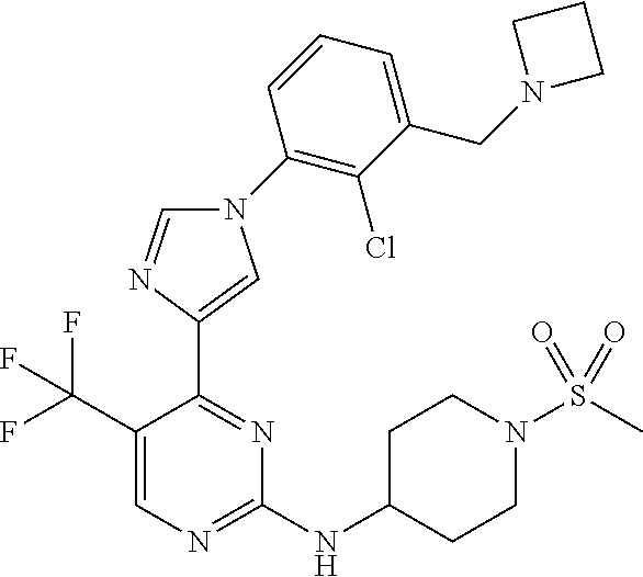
N1(C2=C(Cl)C(CN3CCC3)=CC=C2)C=NC(C2=NC(NC3CCN(S(C)(=O)=O)CC3)=NC=C2C(F)(F)F)=C1
